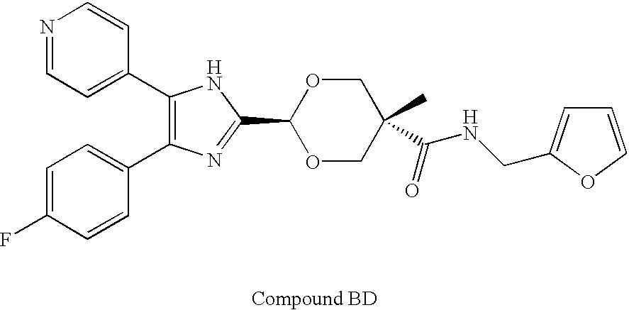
C1(C2=CC=NC=C2)=C(C2=CC=C(F)C=C2)N=C(C2OCC(C)(C(NCC3=CC=CO3)=O)CO2)N1
